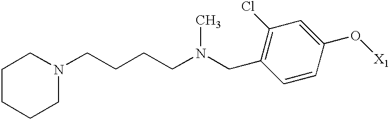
C(C1=C(Cl)C=C(O[X1])C=C1)N(C)CCCCN1CCCCC1
